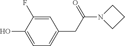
C1=C(F)C(O)=CC=C1CC(N1CCC1)=O
